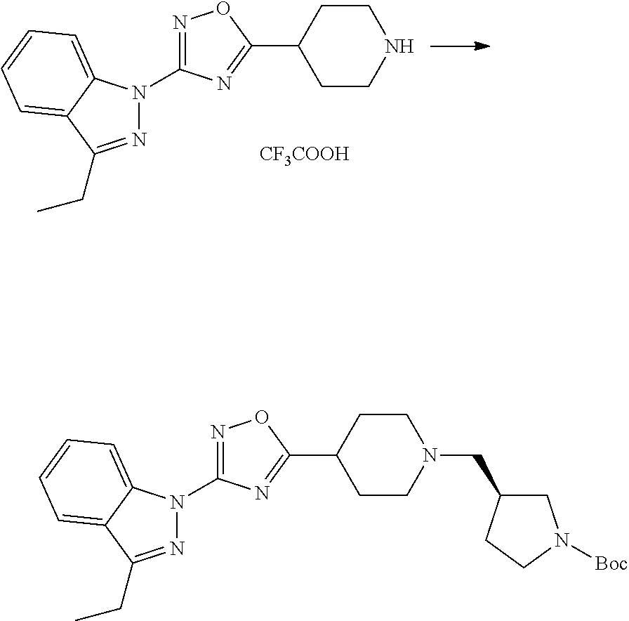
N1=C(N2N=C(CC)C3=CC=CC=C32)N=C(C2CCNCC2)O1.[CF3COOH].N1=C(N2N=C(CC)C3=CC=CC=C23)N=C(C2CCN(CC3CN([Boc])CC3)CC2)O1
